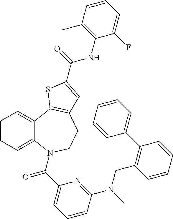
C1=CC=C2C(=C1)C1=C(CCN2C(C2=CC=CC(N(C)CC3=C(C4=CC=CC=C4)C=CC=C3)=N2)=O)C=C(C(=O)NC2=C(C)C=CC=C2F)S1
